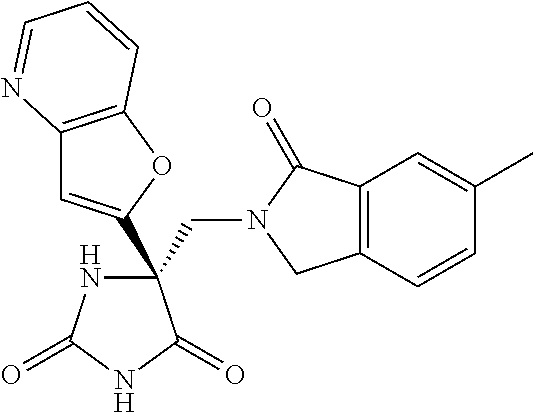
C(C1(C2=CC3=C(O2)C=CC=N3)NC(=O)NC1=O)N1CC2=C(C1=O)C=C(C)C=C2
